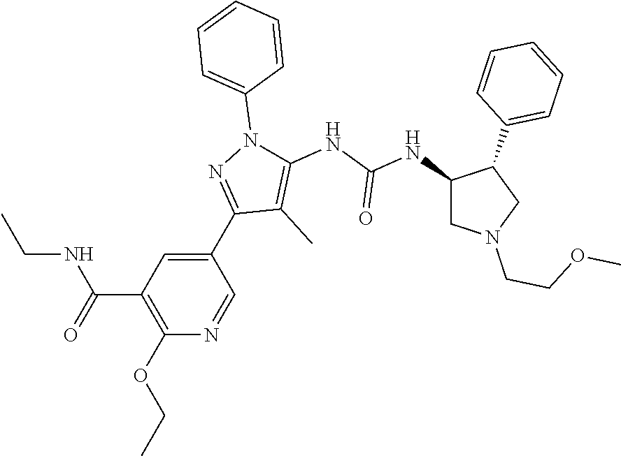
C1N(CCOC)CC(C2=CC=CC=C2)C1NC(NC1=C(C)C(C2=CC(C(=O)NCC)=C(OCC)N=C2)=NN1C1=CC=CC=C1)=O
